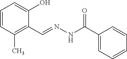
C1=CC(C)=C(C=NNC(C2=CC=CC=C2)=O)C(O)=C1
